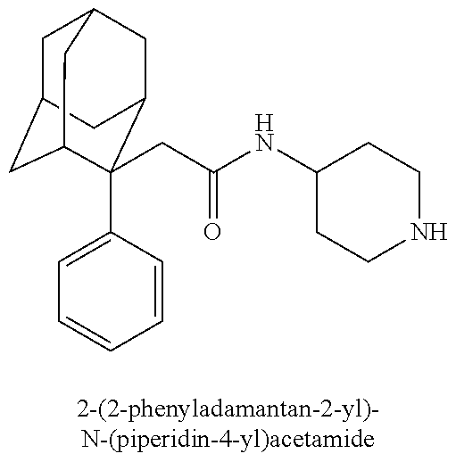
C1C2CC3C(C4=CC=CC=C4)(CC(NC4CCNCC4)=O)C(CC1C3)C2
